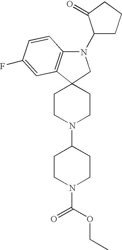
C12(CCN(C3CCN(C(OCC)=O)CC3)CC1)C1=C(N(C3CCCC3=O)C2)C=CC(F)=C1
